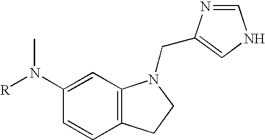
C1(N([R])C)=CC2=C(C=C1)CCN2CC1=CNC=N1
